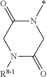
N1([R8-1])C(=O)CN(*)C(=O)C1
